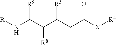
C(CC([X][R4])=O)(C(C(N[R])[R9])[R8])[R5]
